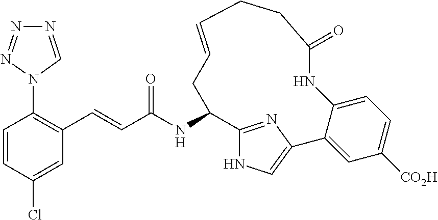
C(C(NC1C2=NC(=CN2)C2=CC([CO2H])=CC=C2NC(=O)CCC=CC1)=O)=CC1=C(N2C=NN=N2)C=CC(Cl)=C1
